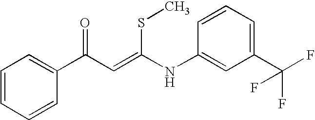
C1=CC=CC(C(C=C(NC2=CC(C(F)(F)F)=CC=C2)SC)=O)=C1
